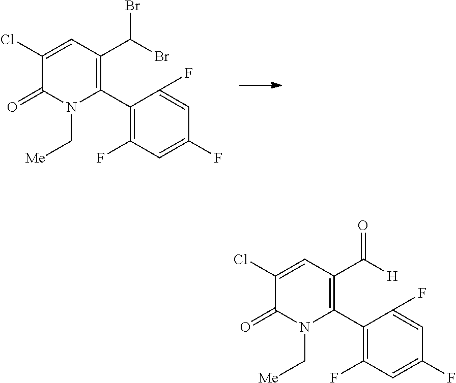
C1(C2=C(C(Br)Br)C=C(Cl)C(=O)N2C[Me])=C(F)C=C(F)C=C1F.C1(C2=C(C(=O)[H])C=C(Cl)C(=O)N2C[Me])=C(F)C=C(F)C=C1F
